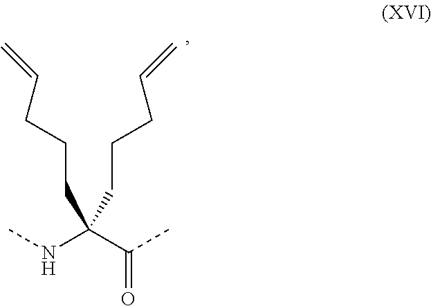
CNC(C(C)=O)(CCCC=C)CCCC=C
